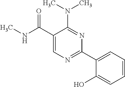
C1(C(NC)=O)=CN=C(C2=CC=CC=C2O)N=C1N(C)C
